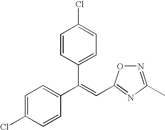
C1=C(Cl)C=CC(C(=CC2=NC(C)=NO2)C2=CC=C(Cl)C=C2)=C1
